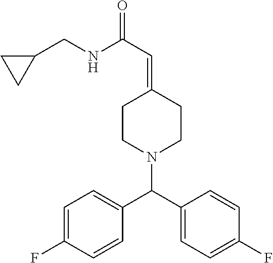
C1(CNC(C=C2CCN(C(C3=CC=C(F)C=C3)C3=CC=C(F)C=C3)CC2)=O)CC1
